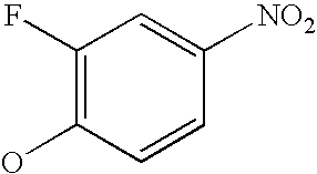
C1([NO2])=CC(F)=C(O)C=C1
